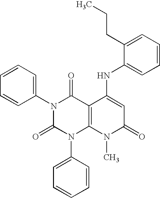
N1(C2=CC=CC=C2)C(=O)N(C2=CC=CC=C2)C2=C(C1=O)C(NC1=CC=CC=C1CCC)=CC(=O)N2C
